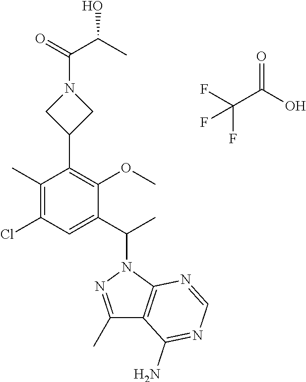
C1(C)=C(Cl)C=C(C(C)N2N=C(C)C3=C2N=CN=C3N)C(OC)=C1C1CN(C(=O)C(C)O)C1.O=C(O)C(F)(F)F
